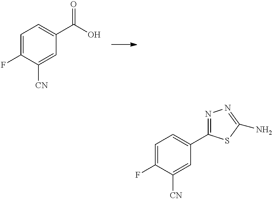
C1=C(F)C([CN])=CC(C(O)=O)=C1.C1=C(F)C([CN])=CC(C2=NN=C(N)S2)=C1
